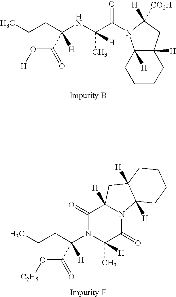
C1(=O)N(C(CCC)(C(=O)O[C2H5])[H])C(C)([H])C(=O)N2C1([H])CC1([H])C2([H])CCCC1.C1CCC2([H])C([H])(C1)N(C(C(NC(CCC)([H])C(=O)O[H])([H])C)=O)C([H])([CO2H])C2
